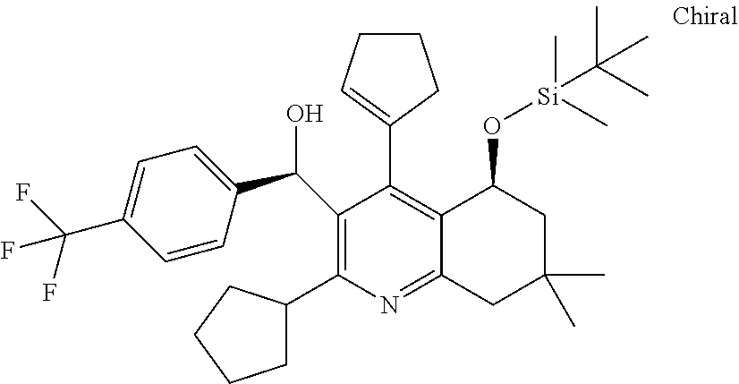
N1=C2C(=C(C3=CCCC3)C(C(C3=CC=C(C(F)(F)F)C=C3)O)=C1C1CCCC1)C(O[Si](C(C)(C)C)(C)C)CC(C)(C)C2
